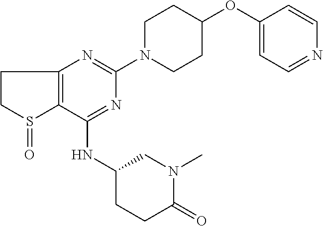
C1(NC2CCC(=O)N(C)C2)=NC(N2CCC(OC3=CC=NC=C3)CC2)=NC2=C1S(=O)CC2
